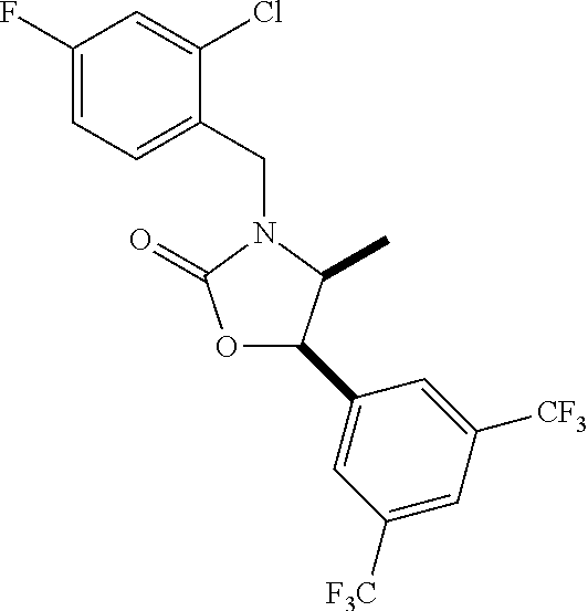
ClC1=CC(F)=CC=C1CN1C(C)C(C2=CC([F3C])=CC([CF3])=C2)OC1=O
